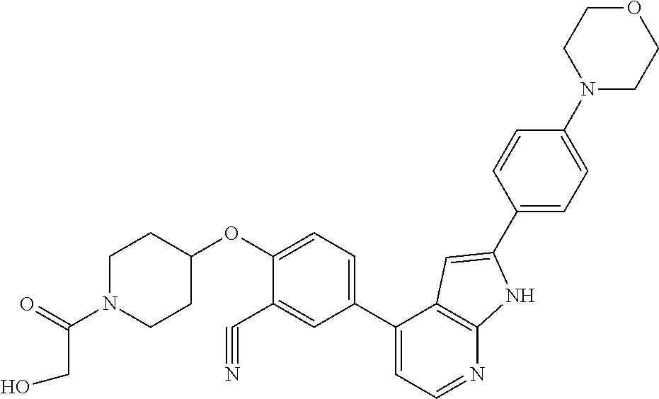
C1(C2=CC=NC3=C2C=C(C2=CC=C(N4CCOCC4)C=C2)N3)=CC=C(OC2CCN(C(=O)CO)CC2)C(C#N)=C1
